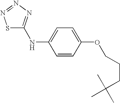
C1=C(NC2=NN=NS2)C=CC(OCCCC(C)(C)C)=C1
